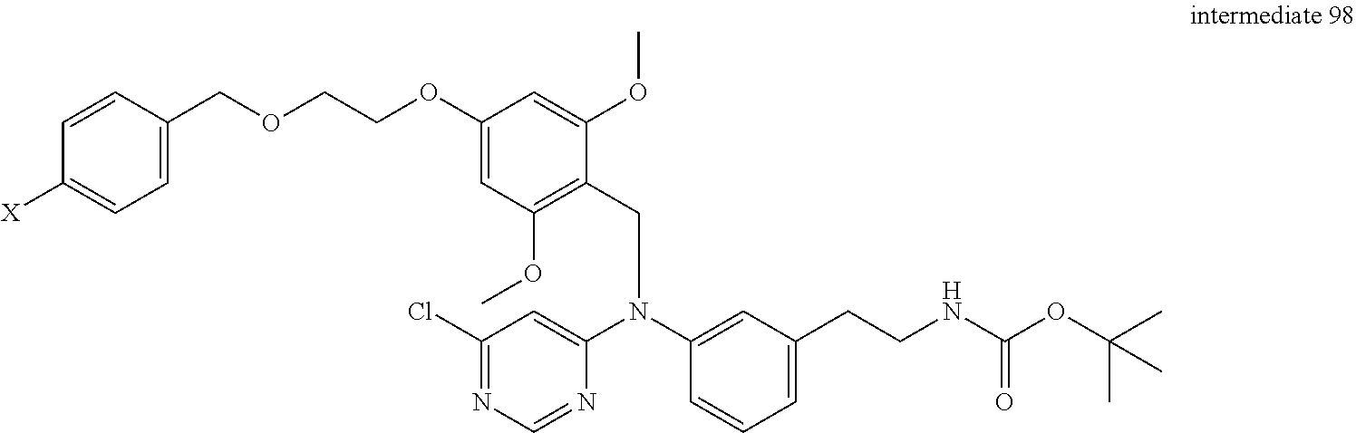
C1=CC(COCCOC2=CC(OC)=C(CN(C3=CC(CCNC(OC(C)(C)C)=O)=CC=C3)C3=CC(Cl)=NC=N3)C(OC)=C2)=CC=C1[X]
